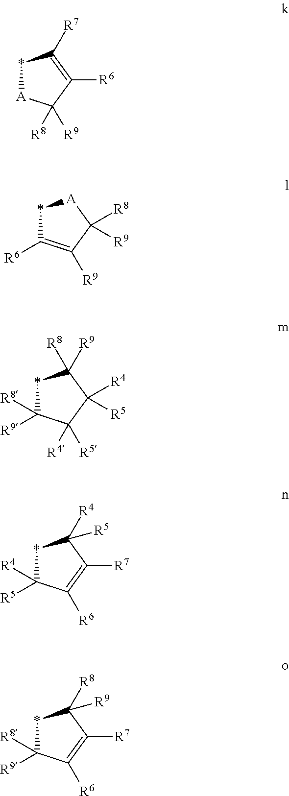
*1[A]C([R8])([R9])C([R6])=C1[R7].*1C([R6])=C([R9])C([R8])([R9])[A]1.*1C([R9])([R8])C([R5])([R4])C([R4])([R5])C1([R8])[R9].*1C([R5])([R4])C([R6])=C([R7])C1([R4])[R5].*1C([R9])([R8])C([R6])=C([R7])C1([R8])[R9]
